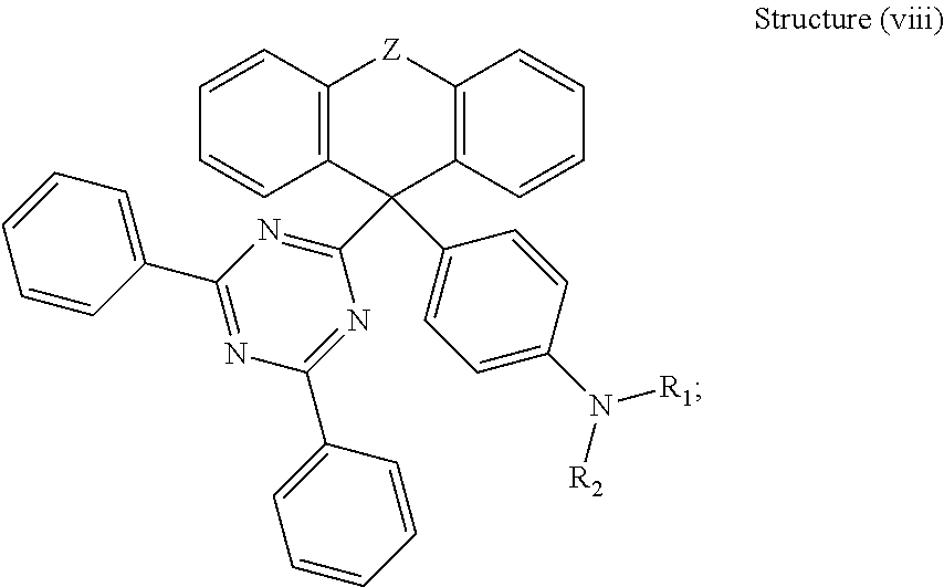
C1(C2=NC(C3=CC=CC=C3)=NC(C3=CC=CC=C3)=N2)(C2=CC=C(N([R2])[R1])C=C2)C2=C([Z]C3=C1C=CC=C3)C=CC=C2
